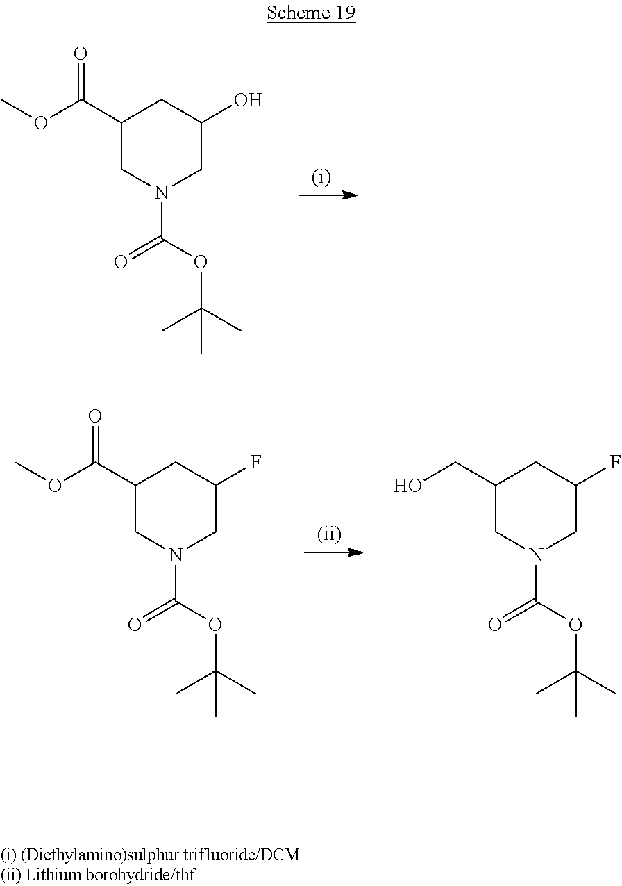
C1N(C(OC(C)(C)C)=O)CC(O)CC1C(OC)=O.C1N(C(OC(C)(C)C)=O)CC(F)CC1C(OC)=O.C1N(C(OC(C)(C)C)=O)CC(F)CC1CO
